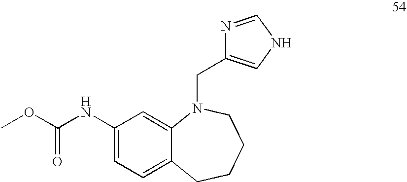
C1(NC(=O)OC)=CC=C2C(=C1)N(CC1=CNC=N1)CCCC2
